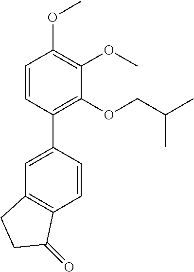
C1=C(C2=C(OCC(C)C)C(OC)=C(OC)C=C2)C=CC2=C1CCC2=O
